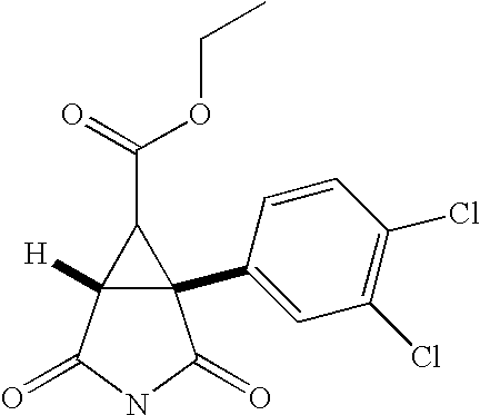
C12(C3=CC(Cl)=C(Cl)C=C3)C([H])(C(=O)NC1=O)C2C(=O)OCC
